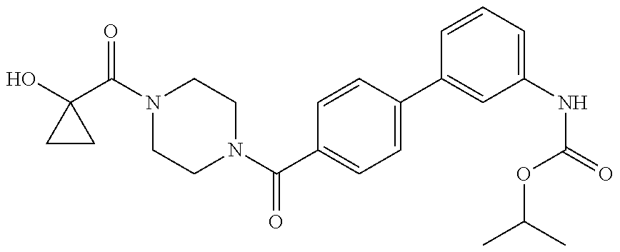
OC1(C(N2CCN(C(=O)C3=CC=C(C4=CC(NC(=O)OC(C)C)=CC=C4)C=C3)CC2)=O)CC1
